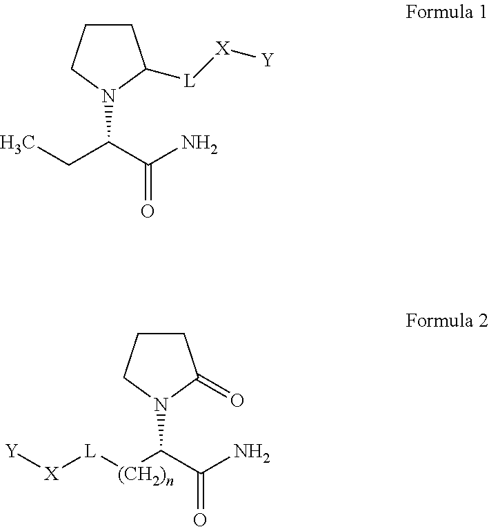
C1CCN(C(CC)C(N)=O)C1[L][X][Y].C1CCN(C([(CH2)n][L][X][Y])C(N)=O)C1=O
